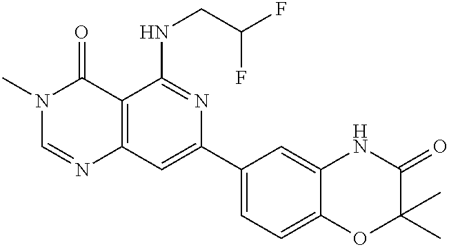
C12=C(C=C(C3=CC=C4C(=C3)NC(=O)C(C)(C)O4)N=C1NCC(F)F)N=CN(C)C2=O
